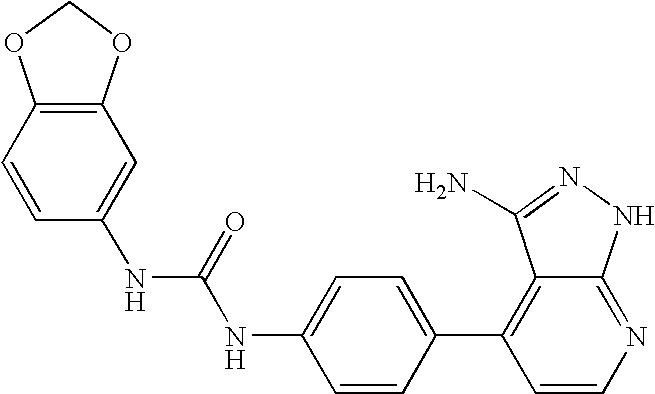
N(C(NC1=CC=C(C2=C3C(=NC=C2)NN=C3N)C=C1)=O)C1=CC2=C(C=C1)OCO2
